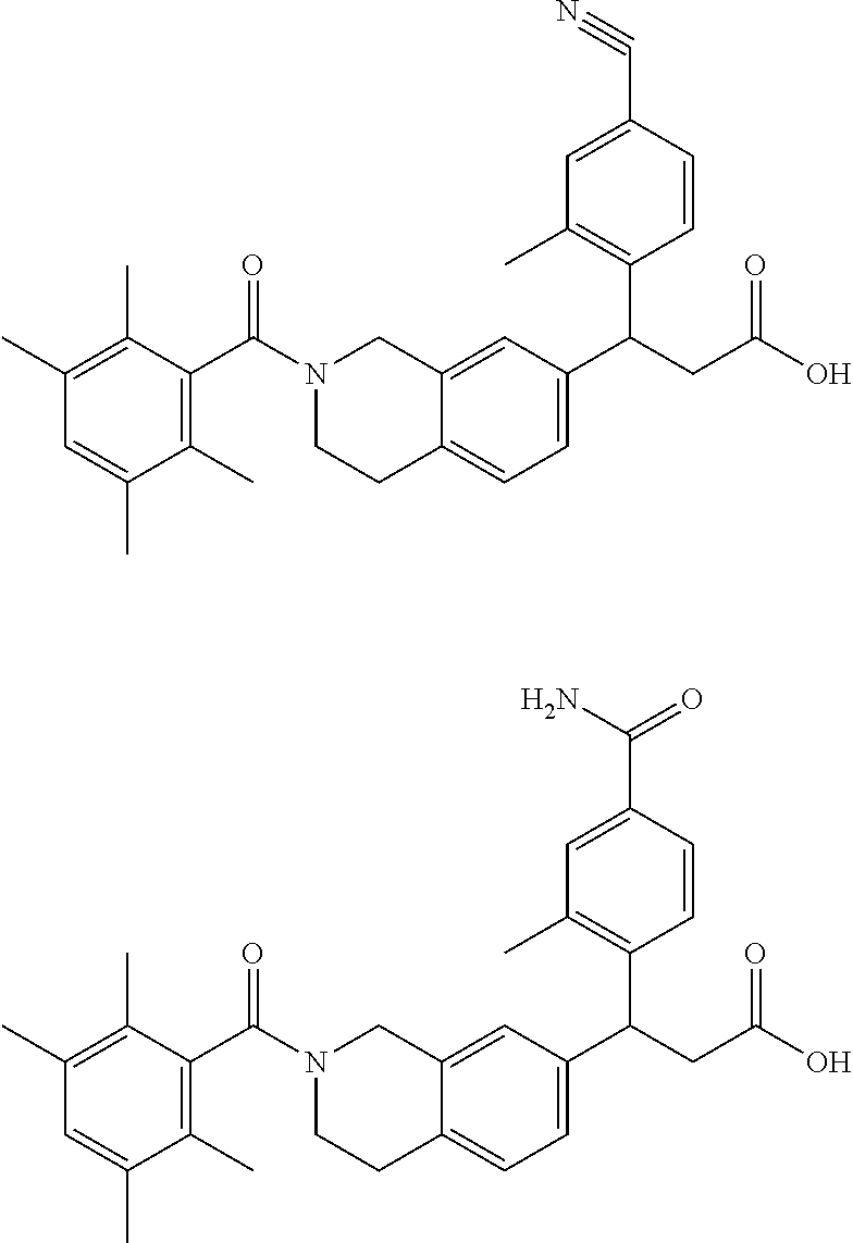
C1(C)=C(C)C(C(N2CCC3=CC=C(C(CC(O)=O)C4=C(C)C=C(C#N)C=C4)C=C3C2)=O)=C(C)C(C)=C1.C1(C)=C(C)C(C(N2CCC3=CC=C(C(CC(O)=O)C4=C(C)C=C(C(N)=O)C=C4)C=C3C2)=O)=C(C)C(C)=C1
